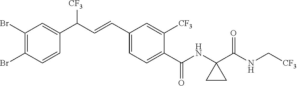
C1(Br)=C(Br)C=CC(C(C=CC2=CC=C(C(NC3(C(NC[CF3])=O)CC3)=O)C([CF3])=C2)[CF3])=C1
